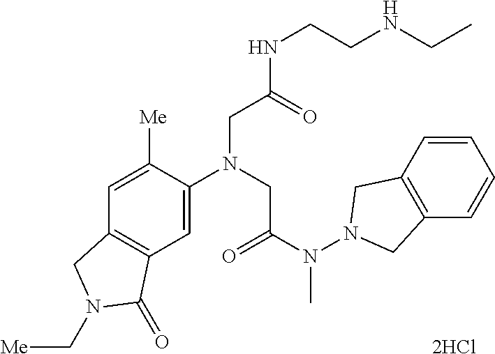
C1=C([Me])C(N(CC(N(N2CC3=C(C2)C=CC=C3)C)=O)CC(NCCNCC)=O)=CC2=C1CN(C[Me])C2=O
